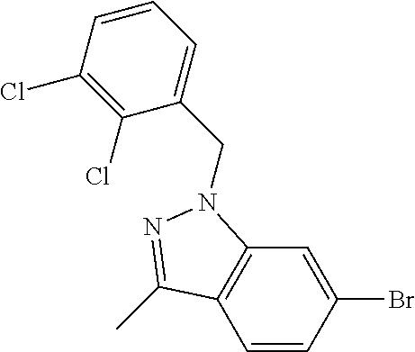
C1=CC(Br)=CC2=C1C(C)=NN2CC1=CC=CC(Cl)=C1Cl
